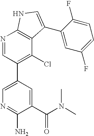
N1=CC(C2=CN=C(N)C(C(N(C)C)=O)=C2)=C(Cl)C2=C1NC=C2C1=CC(F)=CC=C1F
